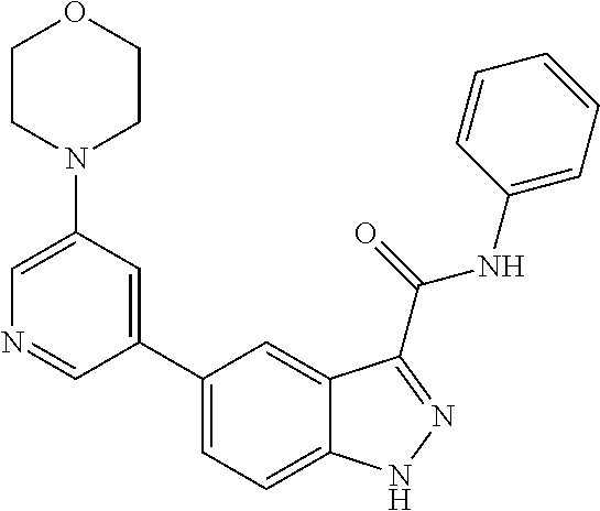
C1(N2CCOCC2)=CN=CC(C2=CC=C3C(=C2)C(C(NC2=CC=CC=C2)=O)=NN3)=C1
